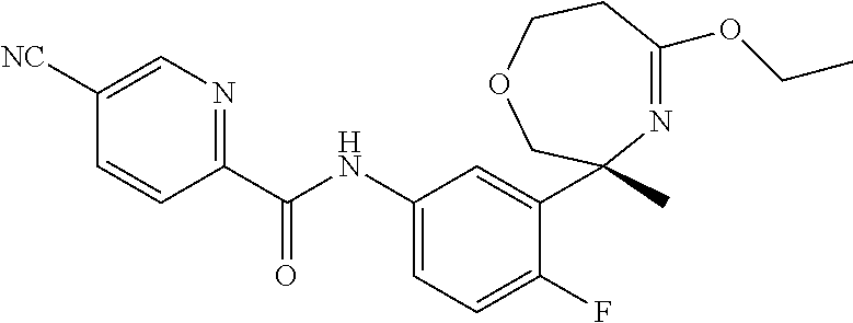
C1(NC(C2=NC=C([NC])C=C2)=O)=CC=C(F)C(C2(C)N=C(OCC)CCOC2)=C1
